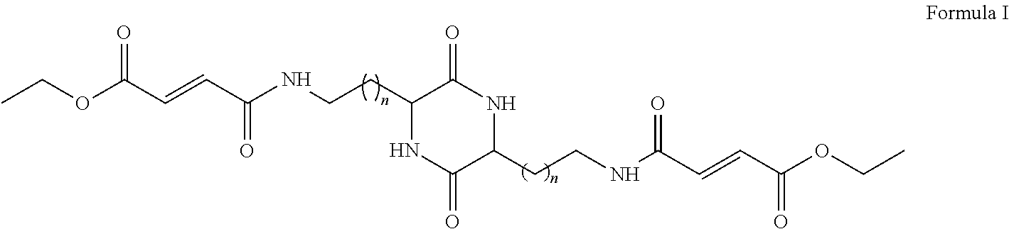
N1C(=O)C(CCNC(C=CC(OCC)=O)=O)NC(=O)C1CCNC(C=CC(OCC)=O)=O
